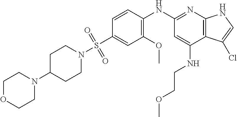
C1C(N2CCOCC2)CCN(S(C2=CC(OC)=C(NC3=NC4=C(C(NCCOC)=C3)C(Cl)=CN4)C=C2)(=O)=O)C1
